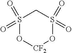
S1(=O)(=O)O[CF2]OS(=O)(=O)C1
